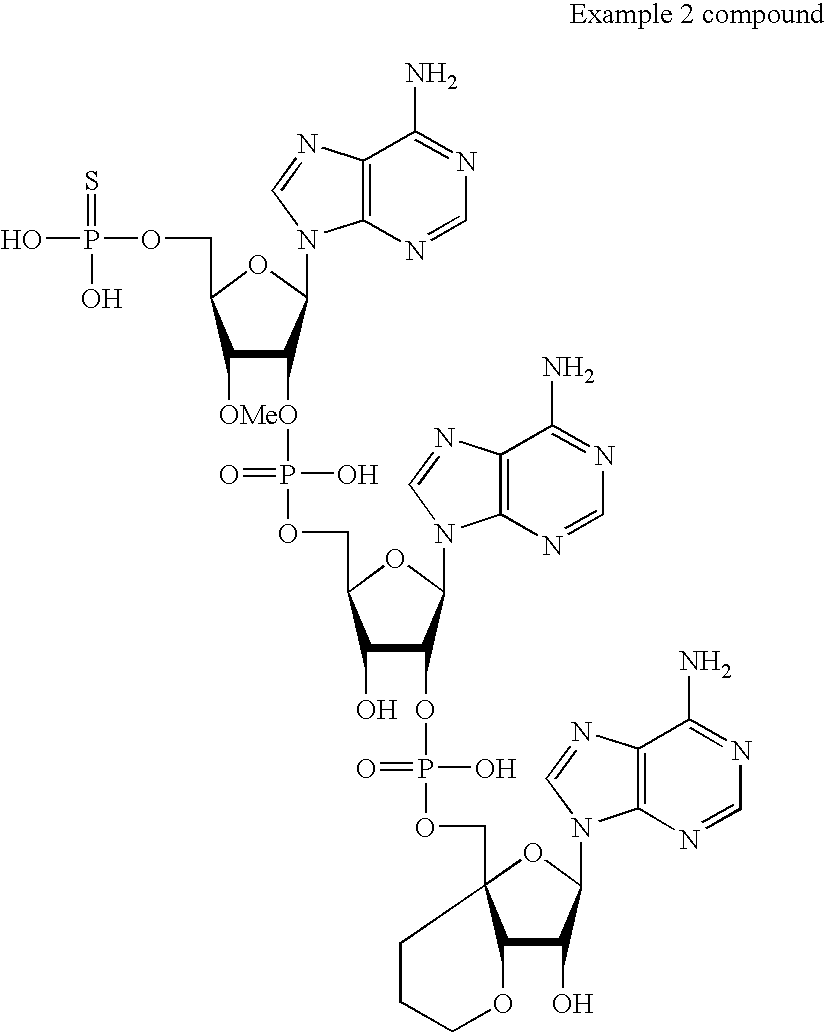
C1([OMe])C(OP(O)(OCC2C(O)C(OP(O)(OCC34C(C(O)C(N5C6=C(C(N)=NC=N6)N=C5)O3)OCCC4)=O)C(N3C4=C(C(N)=NC=N4)N=C3)O2)=O)C(N2C3=C(C(N)=NC=N3)N=C2)OC1COP(O)(=S)O
